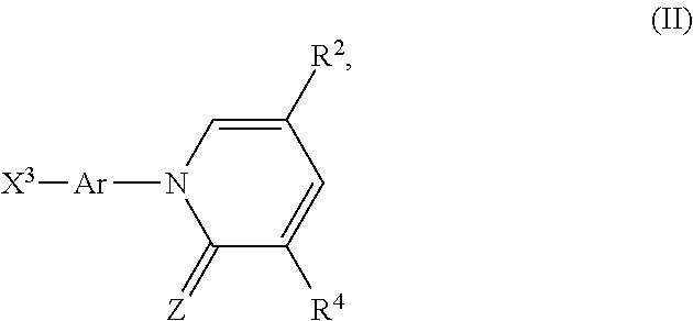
C1([R2])=CN([Ar][X3])C(=[Z])C([R4])=C1
